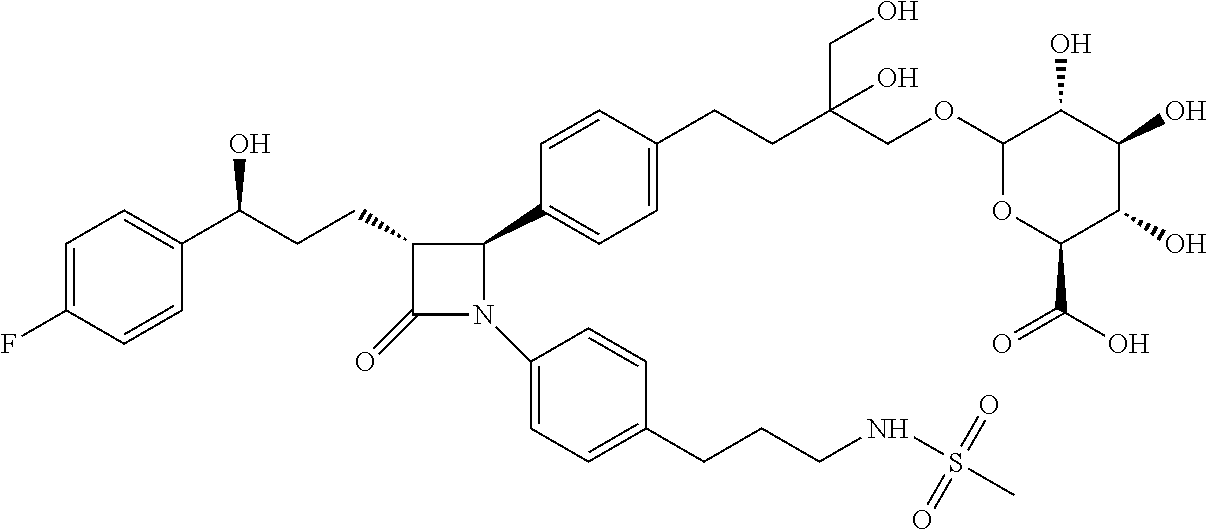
C1=C(F)C=CC(C(CCC2C(=O)N(C3=CC=C(CCCNS(C)(=O)=O)C=C3)C2C2=CC=C(CCC(COC3OC(C(O)=O)C(O)C(O)C3O)(CO)O)C=C2)O)=C1
